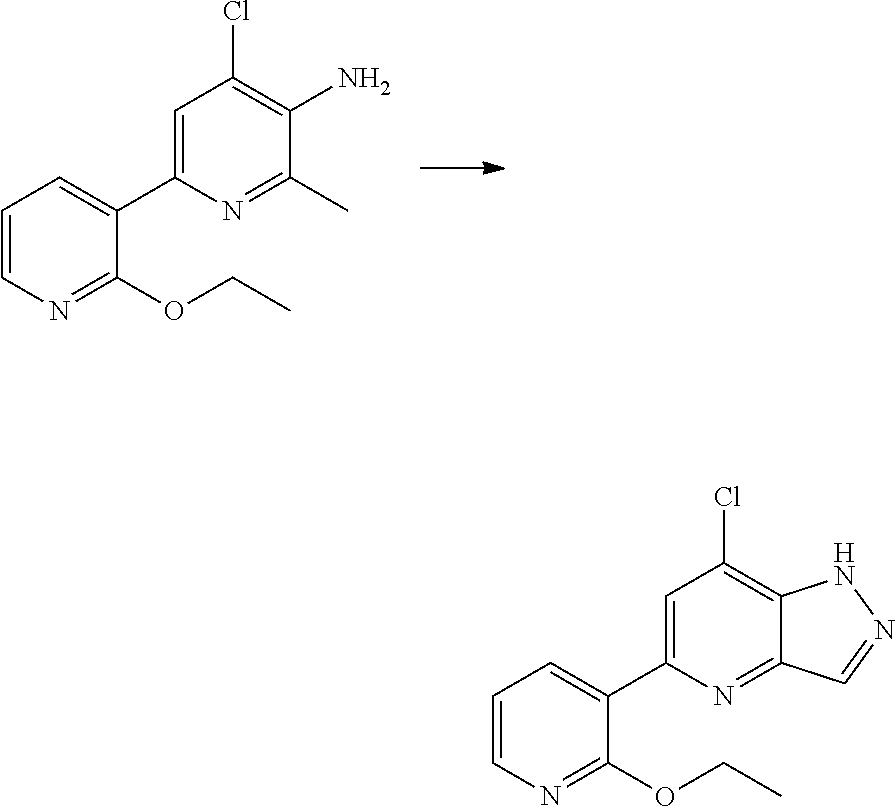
C1=C(C2=CC=CN=C2OCC)N=C(C)C(N)=C1Cl.C1=C(C2=CC=CN=C2OCC)N=C2C(=C1Cl)NN=C2
